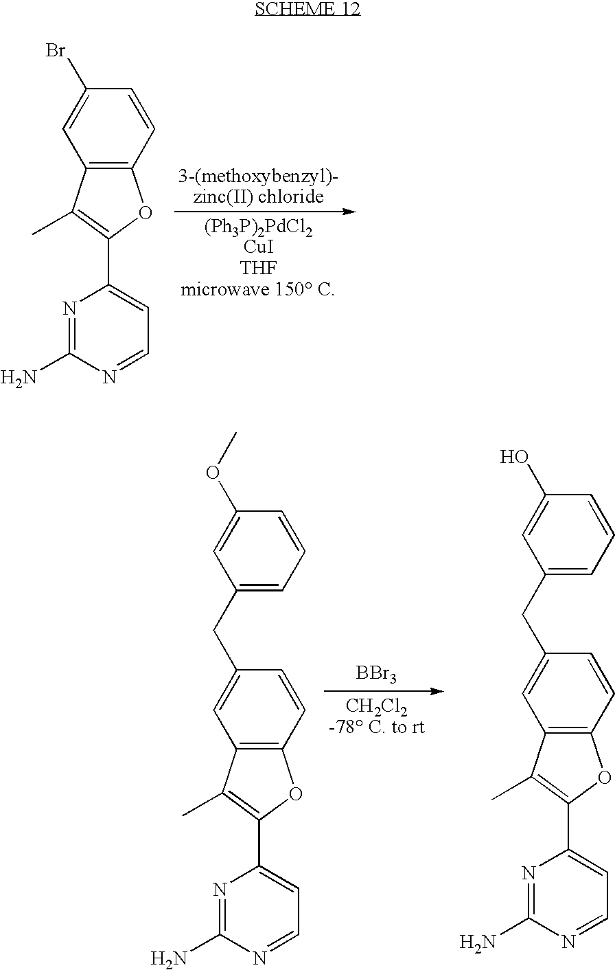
[BBr3].C12=C(C=CC(CC3=CC=CC(OC)=C3)=C1)OC(C1=CC=NC(N)=N1)=C2C.C12=C(C=CC(CC3=CC=CC(O)=C3)=C1)OC(C1=CC=NC(N)=N1)=C2C.C12=C(C=CC(Br)=C1)OC(C1=CC=NC(N)=N1)=C2C
